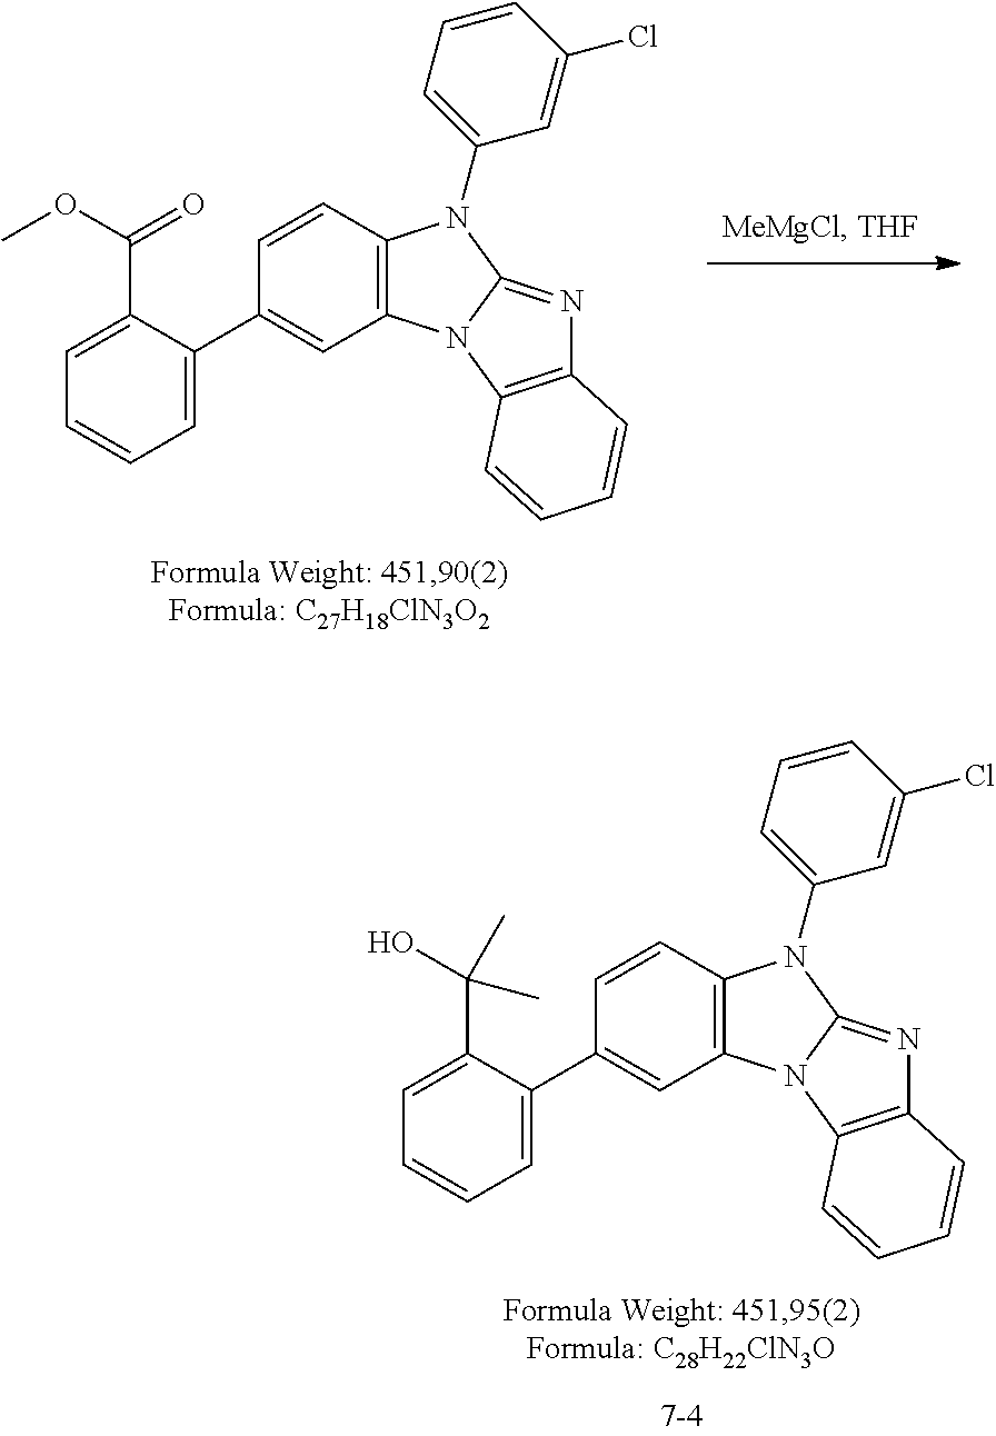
C1(C2=CC=CC=C2C(OC)=O)=CC2=C(C=C1)N(C1=CC=CC(Cl)=C1)C1=NC3=C(N21)C=CC=C3.C1(C2=CC=CC=C2C(O)(C)C)=CC2=C(C=C1)N(C1=CC=CC(Cl)=C1)C1=NC3=C(N21)C=CC=C3
